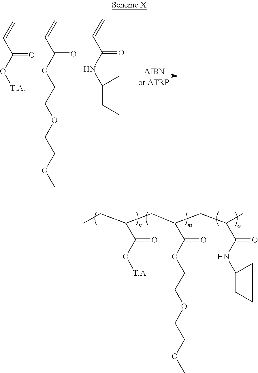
[AIBN].C=CC(O[T.A])=O.C=CC(OCCOCCOC)=O.C=CC(NC1CCC1)=O.C(O[T.A])(=O)C(CC)CC(C(OCCOCCOC)=O)CC(C(NC1CCC1)=O)C
